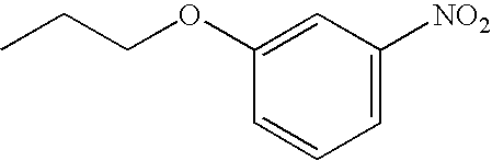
C1=C([NO2])C=C(OCCC)C=C1
